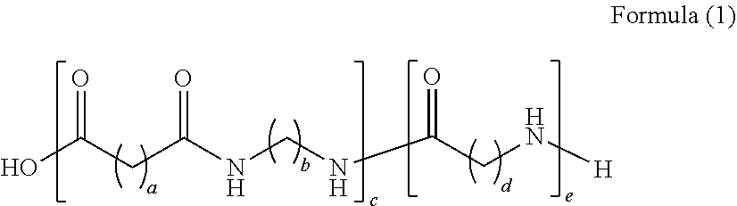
O=C(CC(NCNC(CN[H])=O)=O)O
